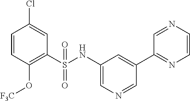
C1=CC(O[F3C])=C(S(NC2=CN=CC(C3=NC=CN=C3)=C2)(=O)=O)C=C1Cl
